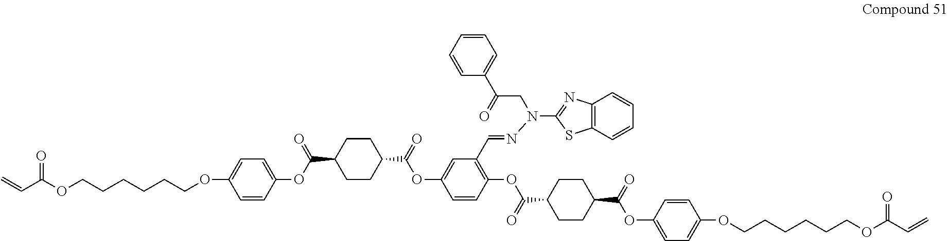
C=CC(OCCCCCCOC1=CC=C(OC(=O)C2CCC(C(OC3=CC(C=NN(C4=NC5=C(S4)C=CC=C5)CC(C4=CC=CC=C4)=O)=C(OC(=O)C4CCC(C(OC5=CC=C(OCCCCCCOC(=O)C=C)C=C5)=O)CC4)C=C3)=O)CC2)C=C1)=O
